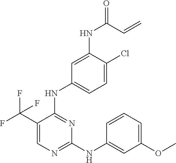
C1=C(C(F)(F)F)C(NC2=CC=C(Cl)C(NC(C=C)=O)=C2)=NC(NC2=CC(OC)=CC=C2)=N1
